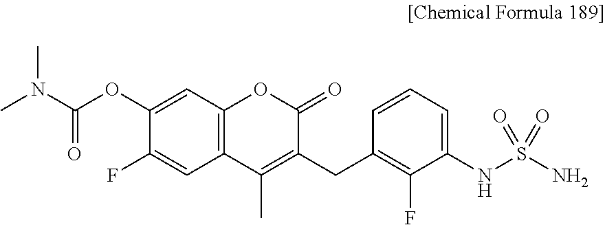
C12=C(C=C(OC(N(C)C)=O)C(F)=C1)OC(=O)C(CC1=C(F)C(NS(N)(=O)=O)=CC=C1)=C2C
